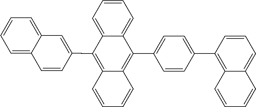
C12=CC=CC=C1C=CC(C1=C3C(=C(C4=CC=C(C5=C6C(=CC=C5)C=CC=C6)C=C4)C4=CC=CC=C41)C=CC=C3)=C2
